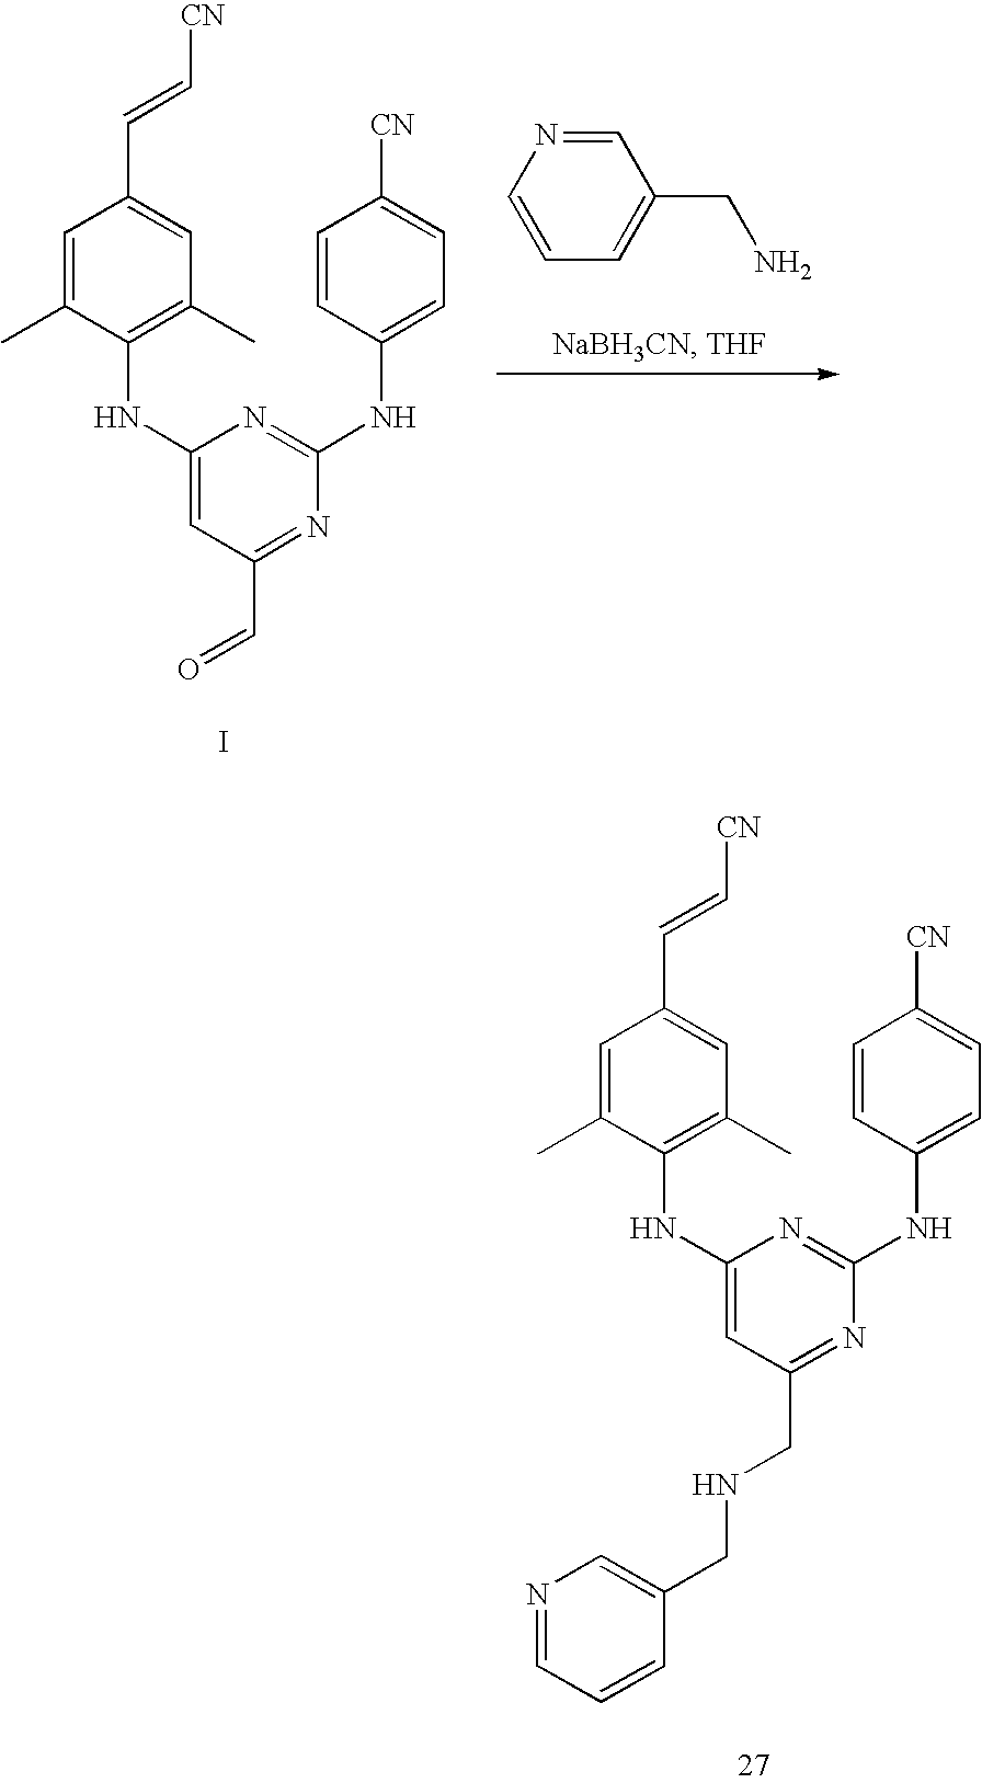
C1(NC2=C(C)C=C(C=C[CN])C=C2C)=CC(C=O)=NC(NC2=CC=C([CN])C=C2)=N1.I.C1=NC=CC=C1CN.C1(NC2=C(C)C=C(C=C[CN])C=C2C)=CC(CNCC2=CN=CC=C2)=NC(NC2=CC=C([CN])C=C2)=N1
